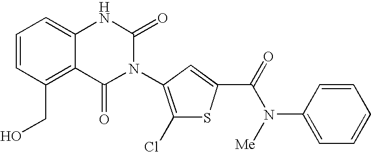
C12=C(CO)C=CC=C1NC(=O)N(C1=C(Cl)SC(C(=O)N([Me])C3=CC=CC=C3)=C1)C2=O
